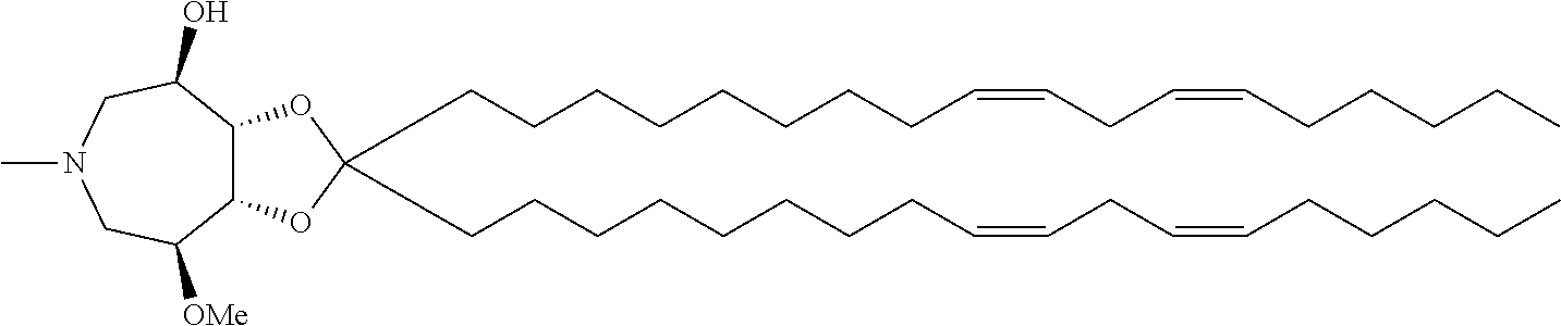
C(CCCCCCCC=CCC=CCCCCC)C1(CCCCCCCCC=CCC=CCCCCC)OC2C(O1)C([OMe])CN(C)CC2O
